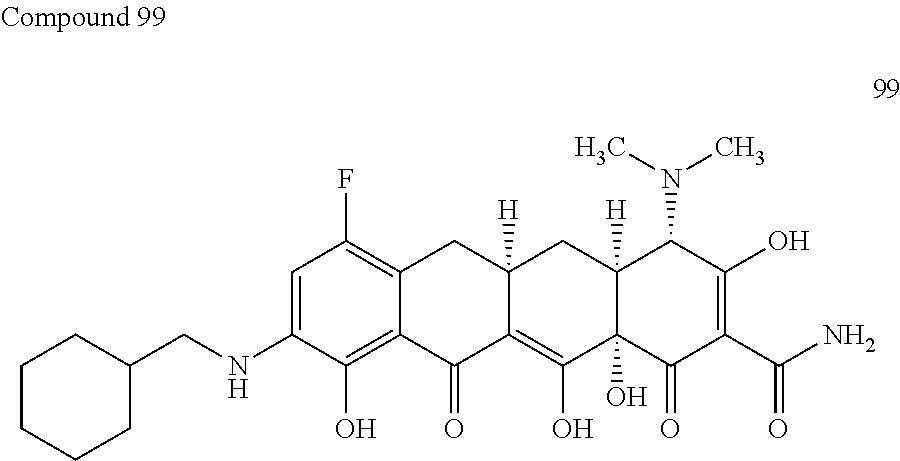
C1=C(NCC2CCCCC2)C(O)=C2C(=C1F)CC1([H])C(=C(O)C3(O)C([H])(C1)C(N(C)C)C(O)=C(C(N)=O)C3=O)C2=O
